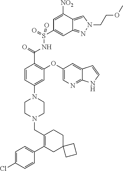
C1=C(Cl)C=CC(C2=C(CN3CCN(C4=CC(OC5=CN=C6C(=C5)C=CN6)=C(C(=O)NS(C5=CC6=NN(CCOC)C=C6C([NO2])=C5)(=O)=O)C=C4)CC3)CCC3(C2)CCC3)=C1
